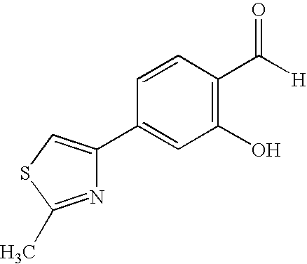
C1(C2=CSC(C)=N2)=CC(O)=C(C([H])=O)C=C1
